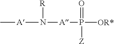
[R]N([A]C)[A]P([OR*])([Z])=O
